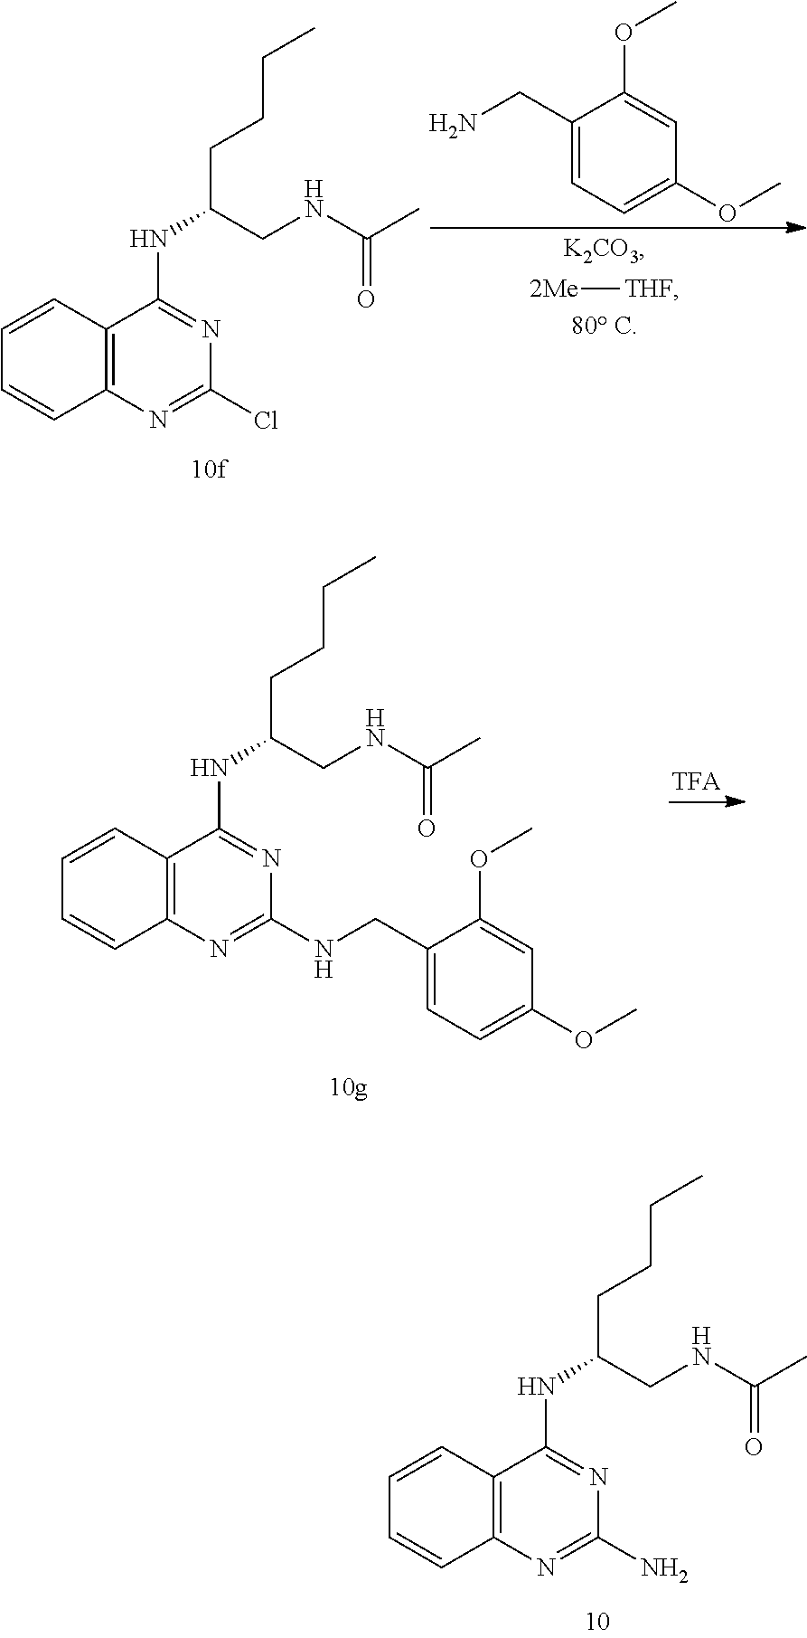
C(CNC(C)=O)(CCCC)NC1=NC(Cl)=NC2=C1C=CC=C2.[2Me][THF].C1(CN)=CC=C(OC)C=C1OC.NC1=NC2=C(C(NC(CNC(C)=O)CCCC)=N1)C=CC=C2.C1(CNC2=NC3=C(C(NC(CNC(C)=O)CCCC)=N2)C=CC=C3)=CC=C(OC)C=C1OC
